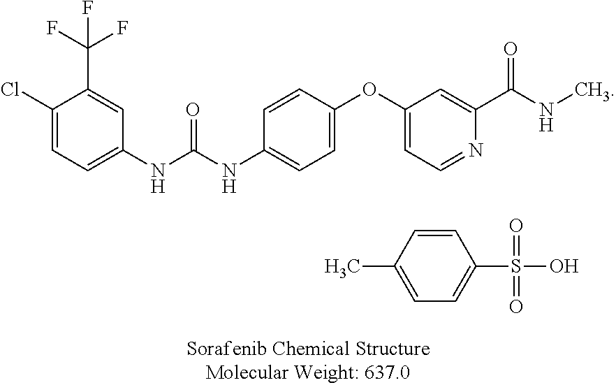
C1(Cl)=CC=C(NC(NC2=CC=C(OC3=CC=NC(C(NC)=O)=C3)C=C2)=O)C=C1C(F)(F)F.C1=CC(C)=CC=C1S(=O)(=O)O
